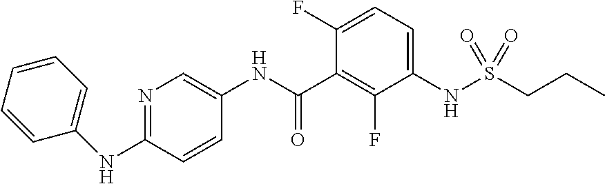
N1=C(NC2=CC=CC=C2)C=CC(NC(C2=C(F)C(NS(CCC)(=O)=O)=CC=C2F)=O)=C1
